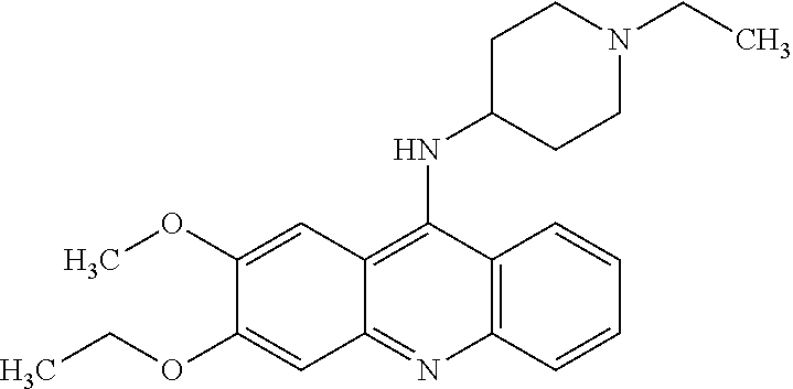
C12=C(C=CC=C1)N=C1C(=C2NC2CCN(CC)CC2)C=C(OC)C(OCC)=C1
